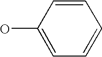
C1(O)=CC=CC=C1
